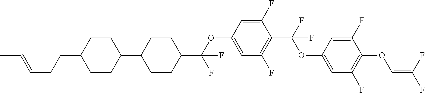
C1CC(C2CCC(C(OC3=CC(F)=C(C(F)(OC4=CC(F)=C(OC=C(F)F)C(F)=C4)F)C(F)=C3)(F)F)CC2)CCC1CCC=CC
